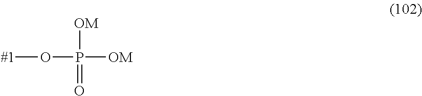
O(P([OM])(=O)[OM])[#1]
